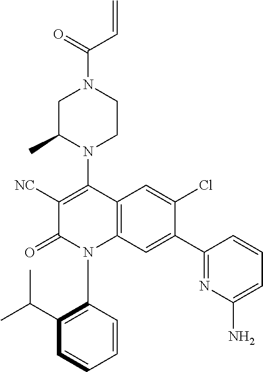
C1C(C)N(C2=C([NC])C(=O)N(C3=C(C(C)C)C=CC=C3)C3=C2C=C(Cl)C(C2=NC(N)=CC=C2)=C3)CCN1C(=O)C=C
